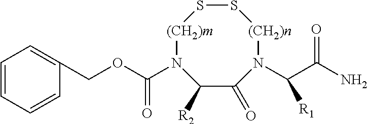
C1=CC=CC(COC(N2C([R2])C(=O)N(C(C(N)=O)[R1])[(CH2)n]SS[(CH2)m]2)=O)=C1
